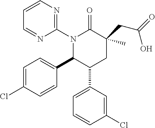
N1(C2=NC=CC=N2)C(C2=CC=C(Cl)C=C2)C(C2=CC=CC(Cl)=C2)CC(CC(=O)O)(C)C1=O
